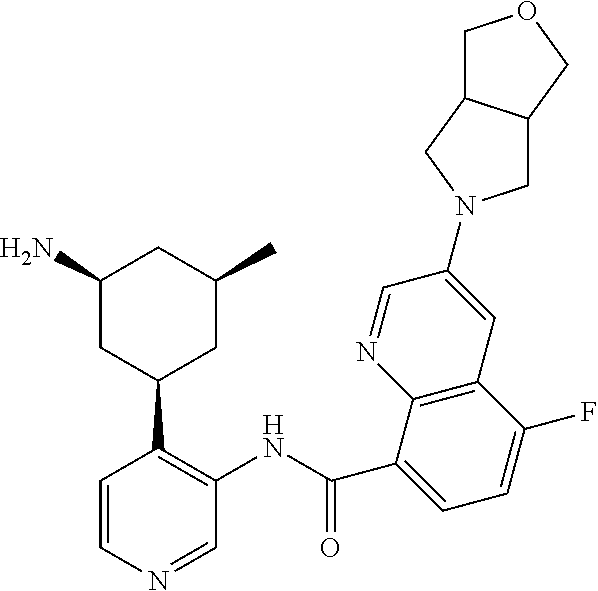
C1=CN=CC(NC(C2=CC=C(F)C3=C2N=CC(N2CC4C(C2)COC4)=C3)=O)=C1C1CC(C)CC(N)C1
